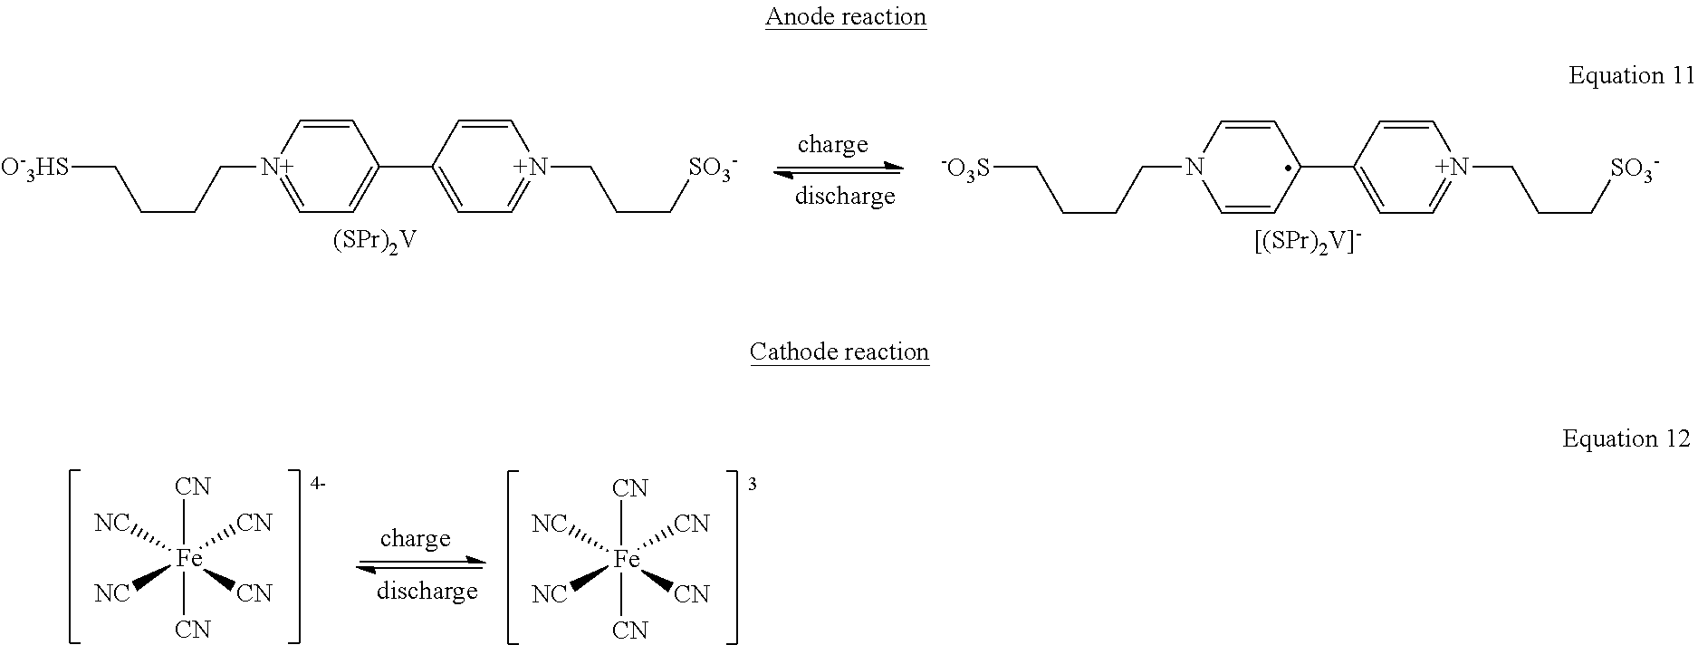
[CN][Fe]([CN])([CN])([CN])([NC])[NC].[CN][Fe]([CN])([CN])([CN])([NC])[NC].C1=C[N+](CCCC[O-3HS])=CC=C1C1=CC=[N+](CCC[SO3-])C=C1.[(SPr)2V].C1=CN(CCCC[-O3S])C=CC1C1=CC=[N+](CCC[SO3-])C=C1.[[(SPr)2V]-]
